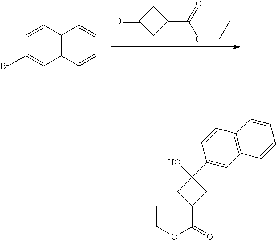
C(C1CC(O)(C2=CC3=C(C=C2)C=CC=C3)C1)(=O)OCC.C1(=O)CC(C(=O)OCC)C1.BrC1=CC2=C(C=C1)C=CC=C2
